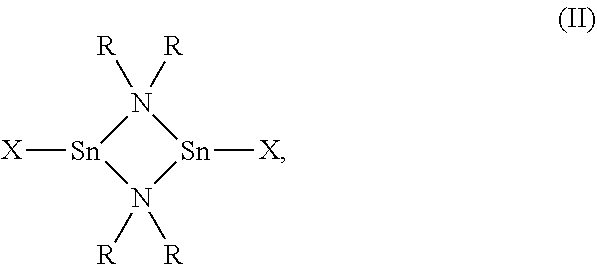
[X][Sn]1N([R])([R])[Sn]([X])N1([R])[R]
